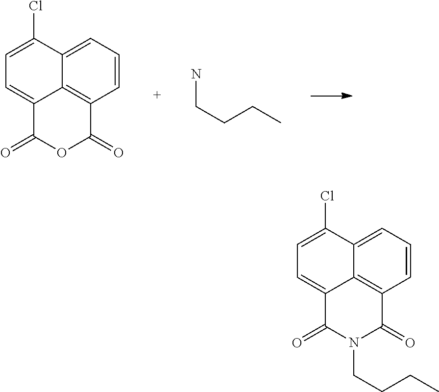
C1=CC=C2C3=C1C(=O)OC(=O)C3=CC=C2Cl.NCCCC.C1=CC=C2C3=C1C(=O)N(CCCC)C(=O)C3=CC=C2Cl
